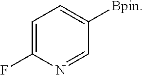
C1=C(F)N=CC([Bpin])=C1
